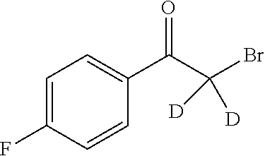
C1=C(F)C=CC(C(C(Br)([D])[D])=O)=C1
